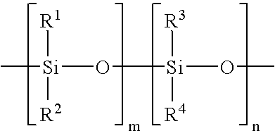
C[Si](O[Si](OC)([R3])[R4])([R1])[R2]
